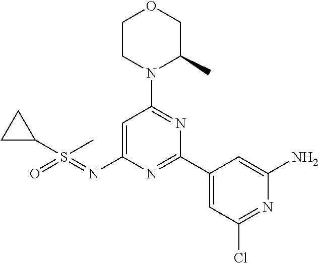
O1CCN(C2=NC(C3=CC(Cl)=NC(N)=C3)=NC(N=S(=O)(C3CC3)C)=C2)C(C)C1
